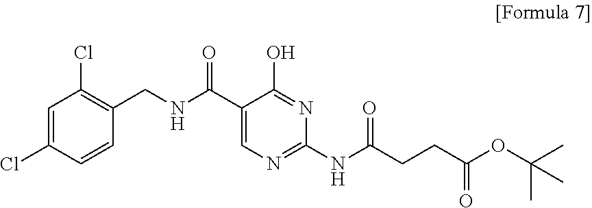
C1(C(NCC2=C(Cl)C=C(Cl)C=C2)=O)=CN=C(NC(CCC(OC(C)(C)C)=O)=O)N=C1O
